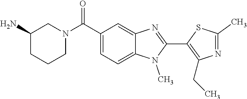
C1(C)=NC(CC)=C(C2=NC3=CC(C(N4CCCC(N)C4)=O)=CC=C3N2C)S1
